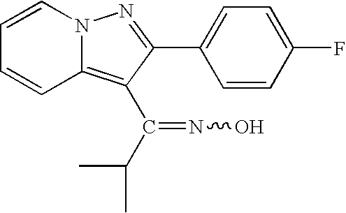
C1=CN2C(=C(C(C(C)C)=NO)C(C3=CC=C(F)C=C3)=N2)C=C1
